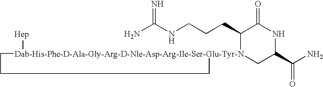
NC(NCCCC1[Dab-His-Phe-D-Ala-Gly-Arg-D-Nle-Asp-Arg-Ile-Ser-Glu-Tyr-N]2([Hep])(CC(C(N)=O)NC1=O)CCC2)=N
